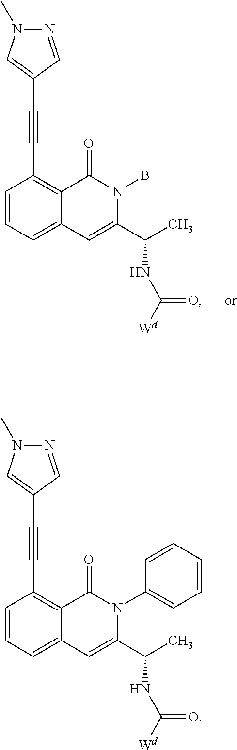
C1=CC=C2C(=C1C#CC1=CN(C)N=C1)C(=O)N(B)C(C(NC(=O)[Wd])C)=C2.C1=CC=C2C(=C1C#CC1=CN(C)N=C1)C(=O)N(C1=CC=CC=C1)C(C(NC(=O)[Wd])C)=C2
